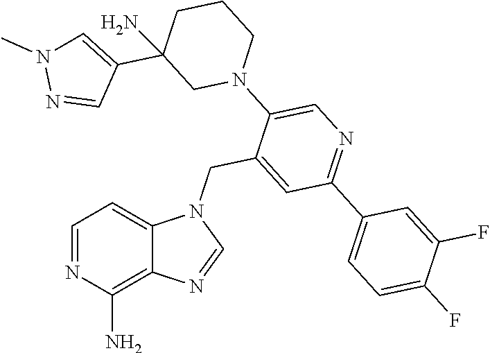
C1=NC(N)=C2C(=C1)N(CC1=CC(C3=CC=C(F)C(F)=C3)=NC=C1N1CC(C3=CN(C)N=C3)(N)CCC1)C=N2
